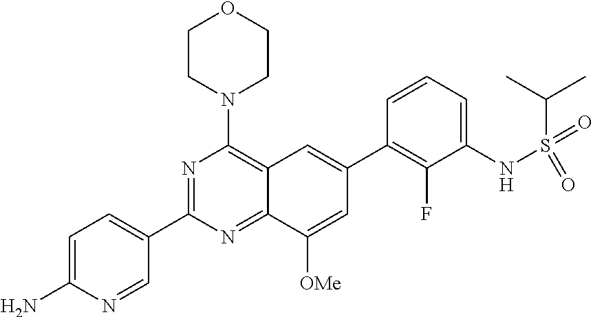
C1=C(N)N=CC(C2=NC(N3CCOCC3)=C3C(=N2)C([OMe])=CC(C2=C(F)C(NS(=O)(=O)C(C)C)=CC=C2)=C3)=C1
